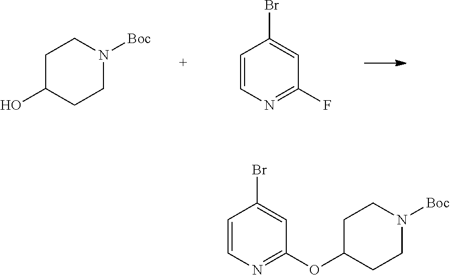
C1C(O)CCN([Boc])C1.C1=CN=C(F)C=C1Br.C1=CN=C(OC2CCN([Boc])CC2)C=C1Br
